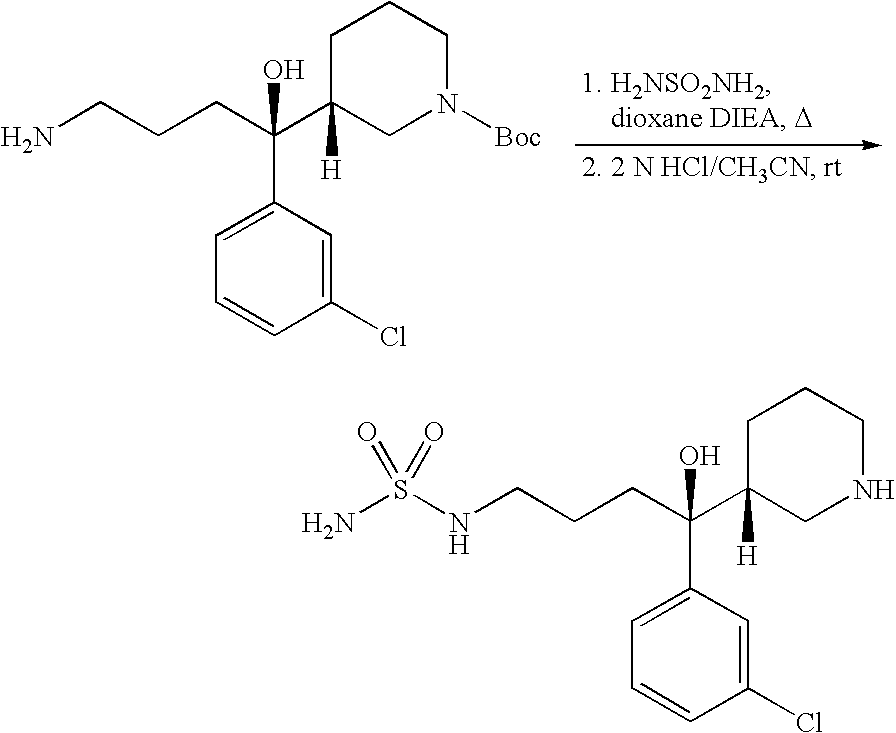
NCCCC(C1([H])CN([Boc])CCC1)(C1=CC=CC(Cl)=C1)O.NS(NCCCC(C1([H])CNCCC1)(C1=CC=CC(Cl)=C1)O)(=O)=O
